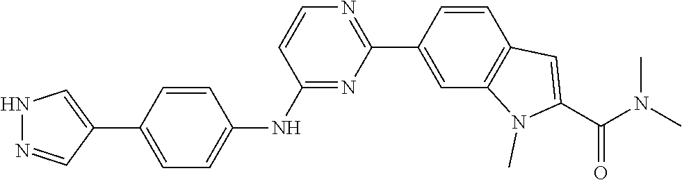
C1(C2=CC3=C(C=C2)C=C(C(N(C)C)=O)N3C)=NC=CC(NC2=CC=C(C3=CNN=C3)C=C2)=N1
